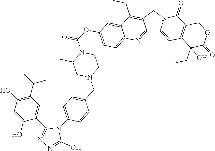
C12=NC3=CC=C(OC(=O)N4C(C)CN(CC5=CC=C(N6C(O)=NN=C6C6=CC(C(C)C)=C(O)C=C6O)C=C5)CC4)C=C3C(CC)=C1CN1C2=CC2=C(C1=O)COC(=O)C2(CC)O
